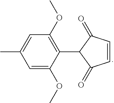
C1(C2C(=O)C=CC2=O)=C(OC)C=C(C)C=C1OC
